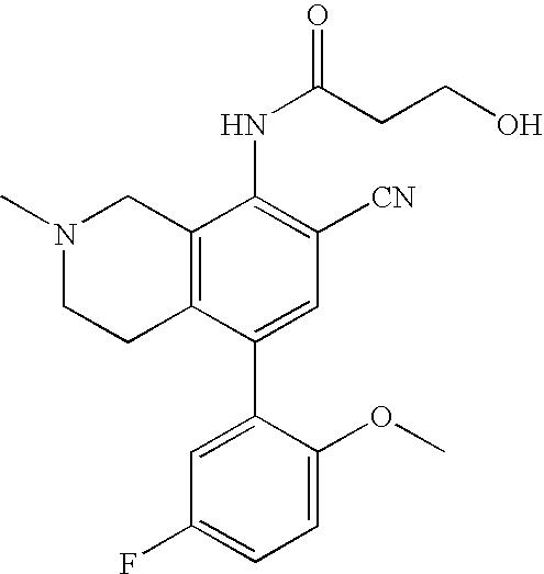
C12=C(C(C3=CC(F)=CC=C3OC)=CC([CN])=C1NC(CCO)=O)CCN(C)C2
